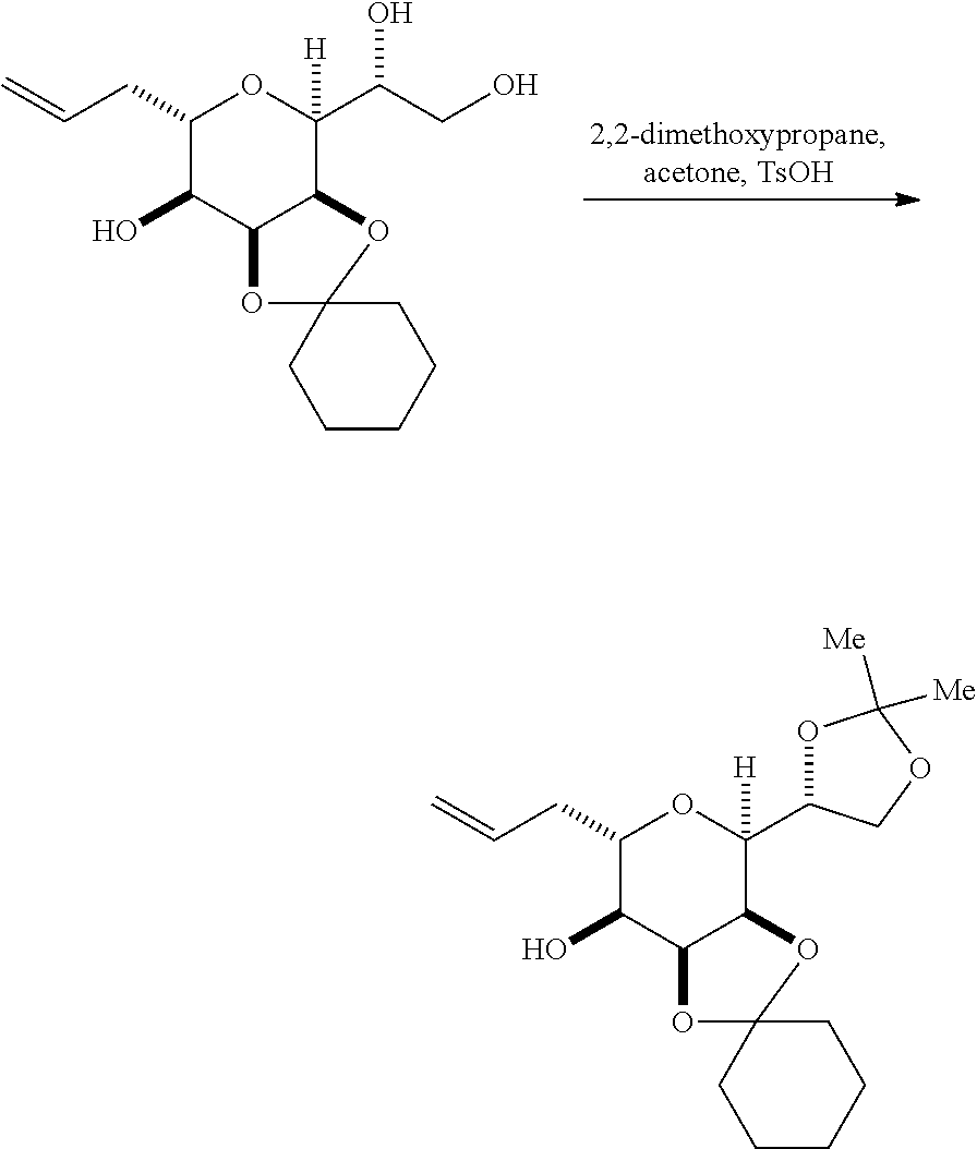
C1(CC=C)C(O)C2C(C([H])(C(CO)O)O1)OC1(O2)CCCCC1.C1(CC=C)C(O)C2C(C([H])(C3OC([Me])([Me])OC3)O1)OC1(O2)CCCCC1
